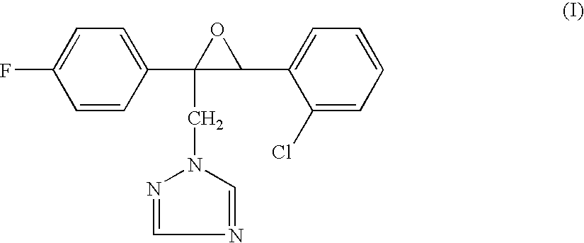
C1=CC(C2(CN3N=CN=C3)C(C3=CC=CC=C3Cl)O2)=CC=C1F
